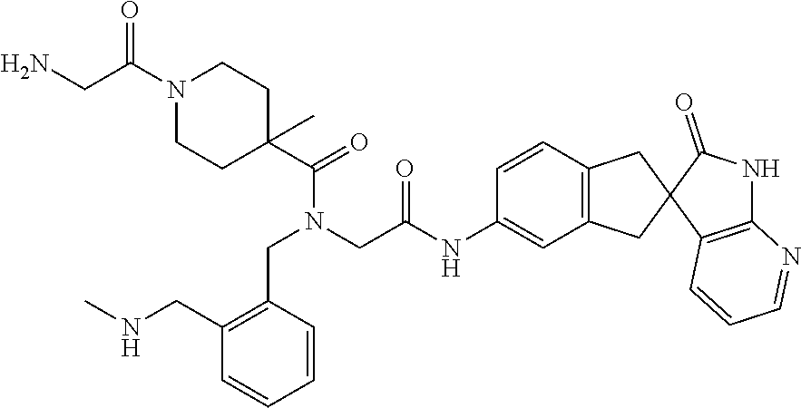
C(N)C(N1CCC(C(N(CC2=C(CNC)C=CC=C2)CC(NC2=CC3=C(C=C2)CC2(C3)C3=C(NC2=O)N=CC=C3)=O)=O)(C)CC1)=O
